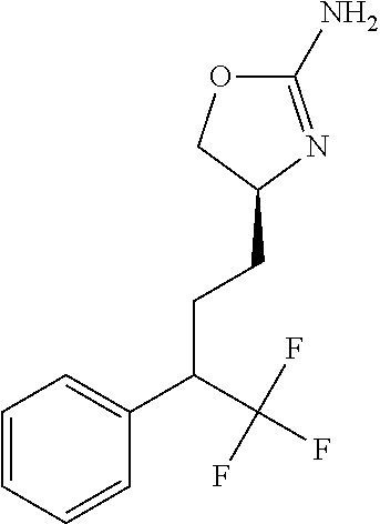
C1(N)=NC(CCC(C2=CC=CC=C2)C(F)(F)F)CO1
